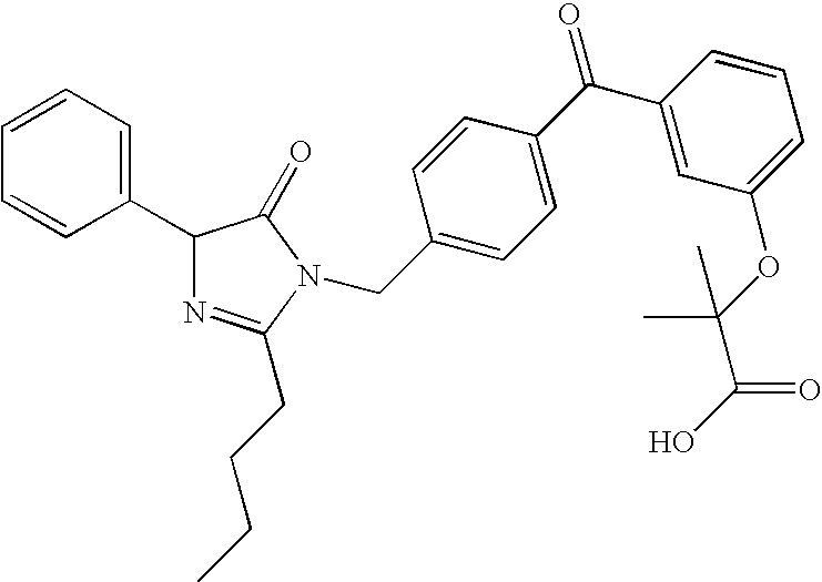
C1(C2=CC=CC=C2)N=C(CCCC)N(CC2=CC=C(C(=O)C3=CC(OC(C(=O)O)(C)C)=CC=C3)C=C2)C1=O
